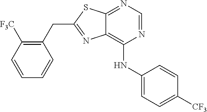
C1(CC2=NC3=C(NC4=CC=C([CF3])C=C4)N=CN=C3S2)=C([F3C])C=CC=C1
